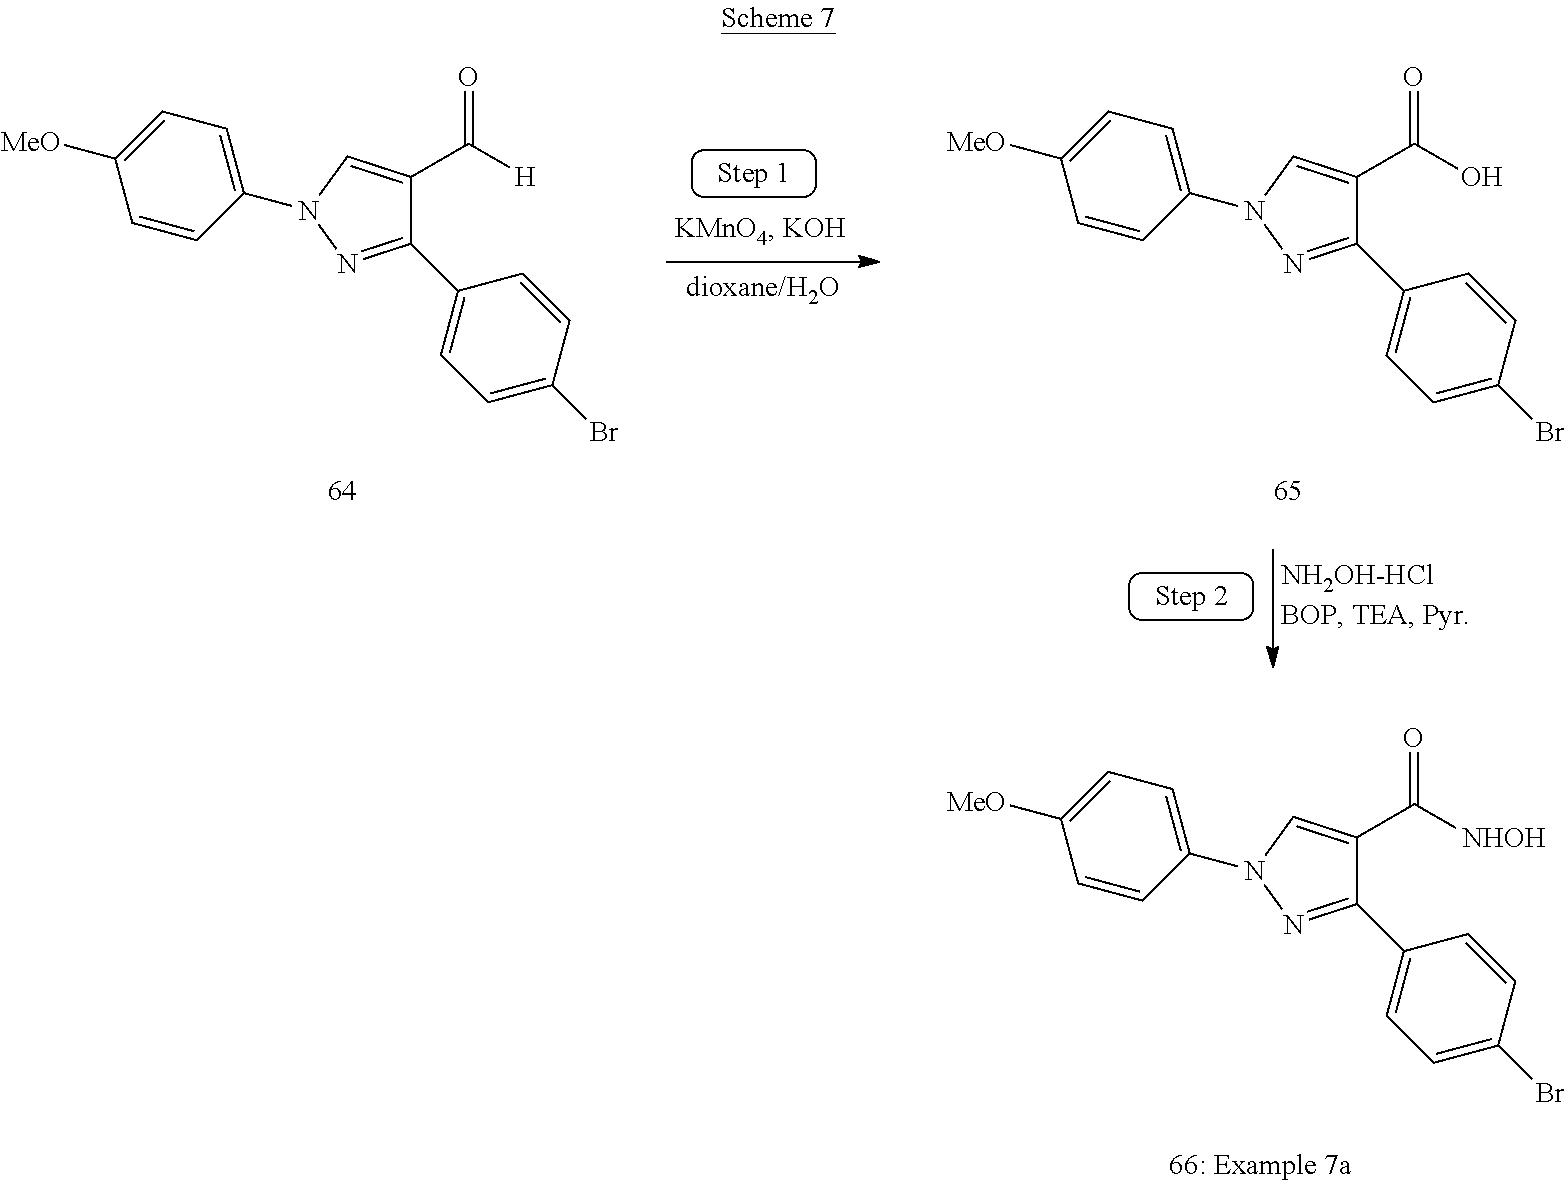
C1(N2C=C(C([H])=O)C(C3=CC=C(Br)C=C3)=N2)=CC=C([MeO])C=C1.C1(N2C=C(C(O)=O)C(C3=CC=C(Br)C=C3)=N2)=CC=C([MeO])C=C1.C1(N2C=C(C([NHOH])=O)C(C3=CC=C(Br)C=C3)=N2)=CC=C([MeO])C=C1
